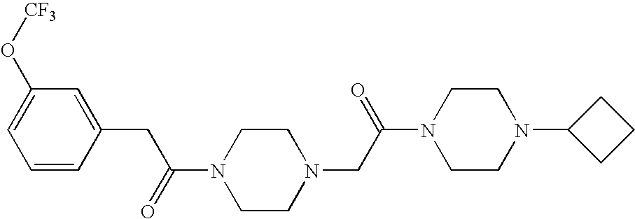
O=C(CC1=CC(O[CF3])=CC=C1)N1CCN(CC(N2CCN(C3CCC3)CC2)=O)CC1
